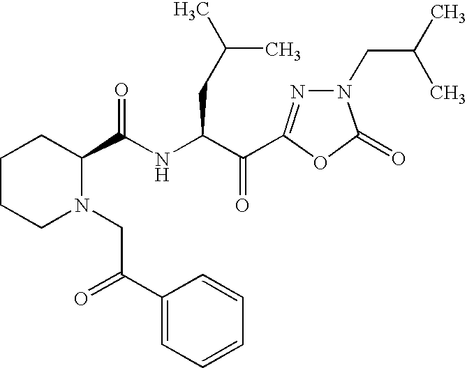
C1(C(NC(C(=O)C2=NN(CC(C)C)C(=O)O2)CC(C)C)=O)CCCCN1CC(C1=CC=CC=C1)=O
